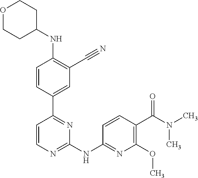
N(C1=C(C#N)C=C(C2=NC(NC3=NC(OC)=C(C(N(C)C)=O)C=C3)=NC=C2)C=C1)C1CCOCC1
